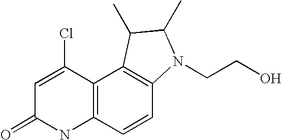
C12=C(C=CC3=C1C(C)C(C)N3CCO)NC(=O)C=C2Cl
